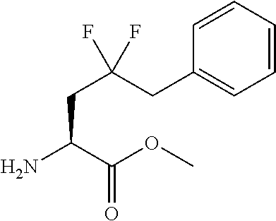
C1=CC=CC(CC(CC(N)C(OC)=O)(F)F)=C1
